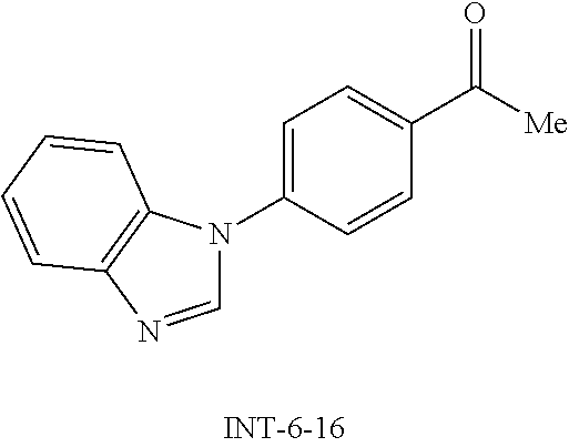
C1=NC2=C(N1C1=CC=C(C([Me])=O)C=C1)C=CC=C2
